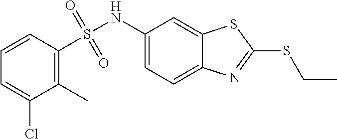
C1=CC(S(=O)(=O)NC2=CC=C3C(=C2)SC(SCC)=N3)=C(C)C(Cl)=C1
